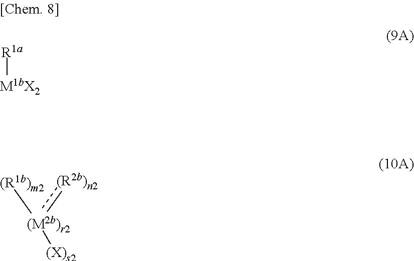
[(M2b)r2]([(R1b)m2])(:[(R2b)n2])[(X)s2].[R1a][M1bX2]
